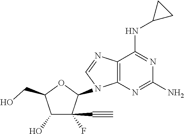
C12=C(N=C(N)N=C1NC1CC1)N(C1C(F)(C#C)C(O)C(CO)O1)C=N2
